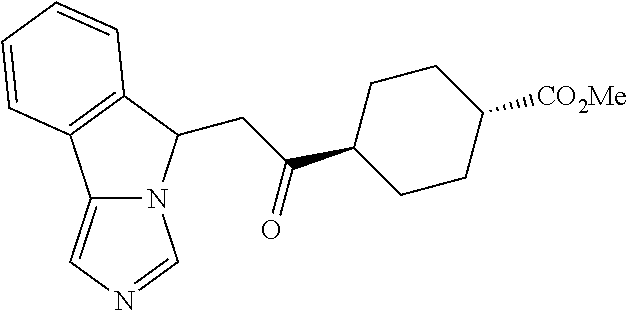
C12=CN=CN1C(CC(=O)C1CCC([CO2Me])CC1)C1=C2C=CC=C1
